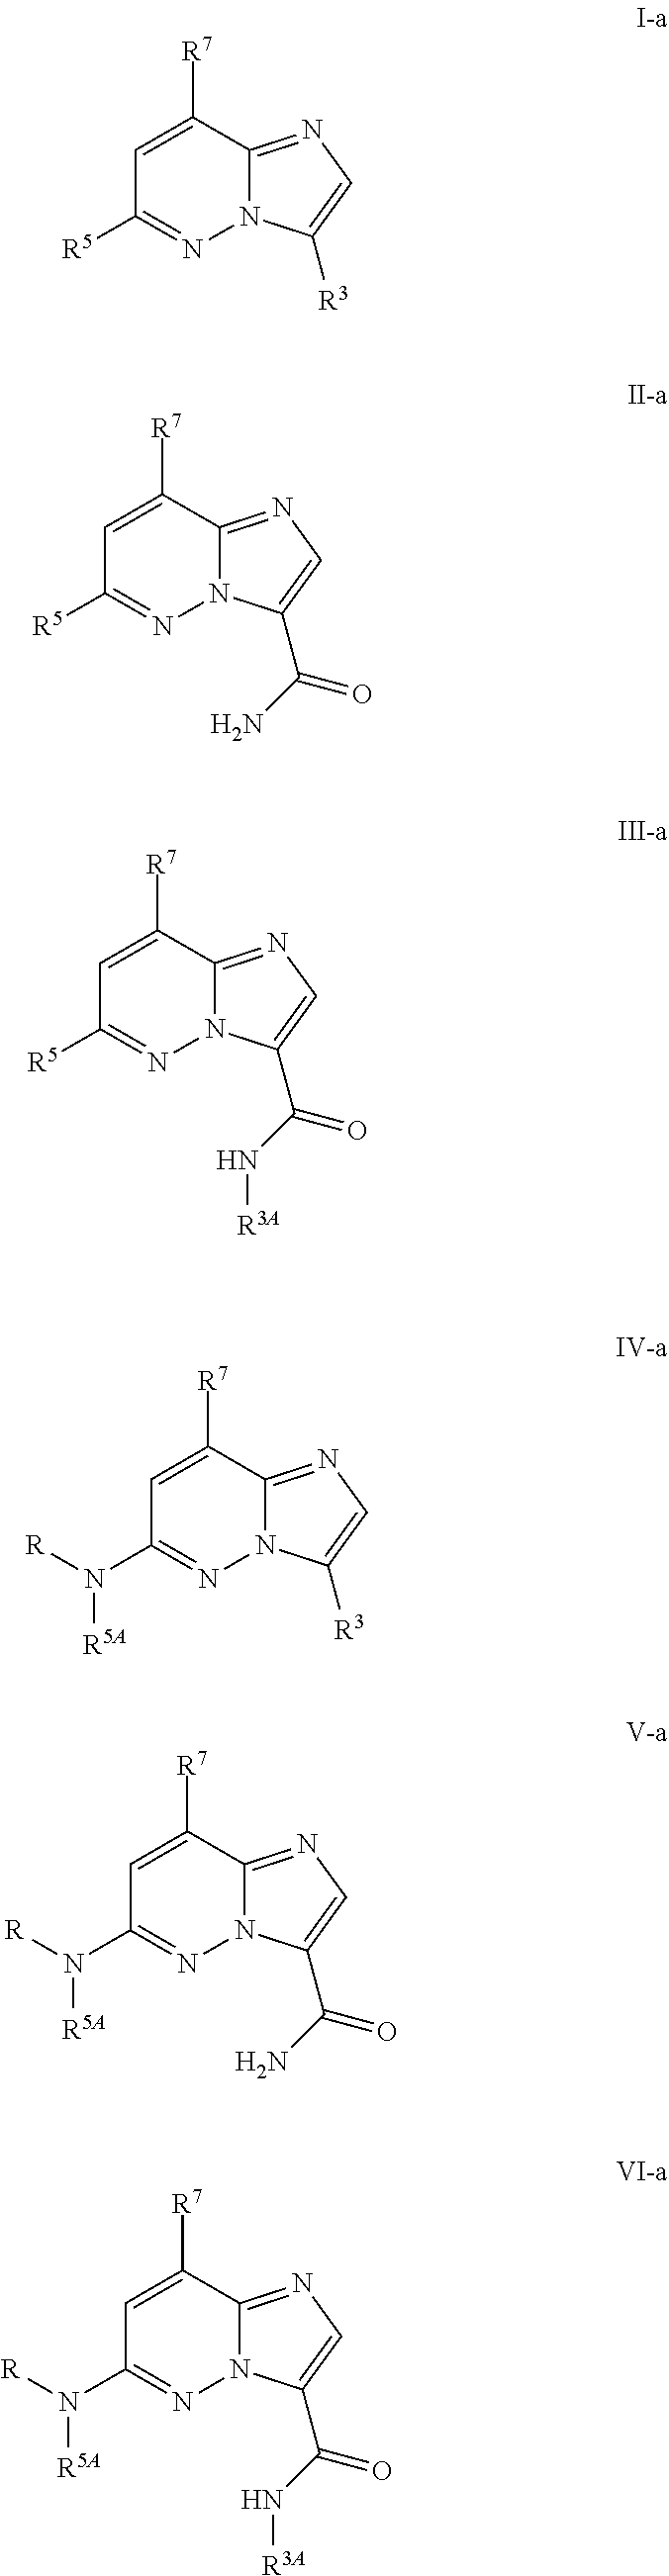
C1=C([R7])C2=NC=C([R3])N2N=C1[R5].C1=C([R7])C2=NC=C(C(N)=O)N2N=C1[R5].C1=C([R7])C2=NC=C(C(N[R3A])=O)N2N=C1[R5].C1=C([R7])C2=NC=C([R3])N2N=C1N([R])[R5A].C1=C([R7])C2=NC=C(C(N)=O)N2N=C1N([R])[R5A].C1=C([R7])C2=NC=C(C(N[R3A])=O)N2N=C1N([R])[R5A]
